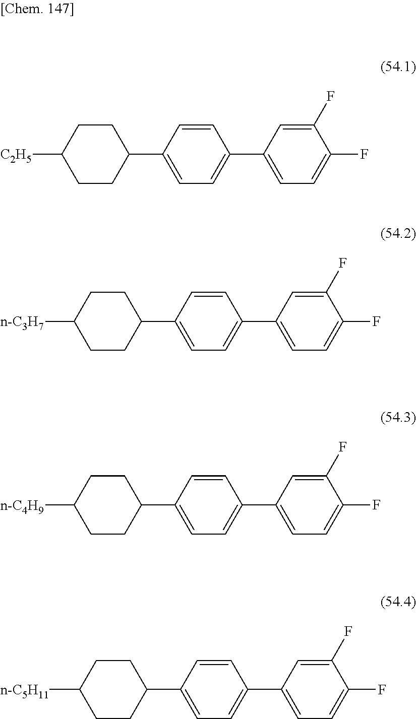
C1=CC(C2CCC([C2H5])CC2)=CC=C1C1=CC=C(F)C(F)=C1.C1=CC(C2CCC([n-C3H7])CC2)=CC=C1C1=CC=C(F)C(F)=C1.C1=CC(C2CCC([n-C4H9])CC2)=CC=C1C1=CC=C(F)C(F)=C1.C1=CC(C2CCC([n-C5H11])CC2)=CC=C1C1=CC=C(F)C(F)=C1
